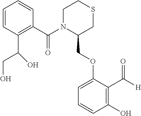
C1=CC(C(O)CO)=C(C(N2C(COC3=CC=CC(O)=C3C([H])=O)CSCC2)=O)C=C1
